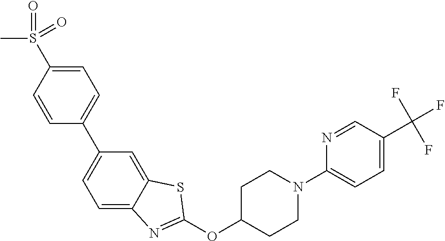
C1=C(S(C)(=O)=O)C=CC(C2=CC=C3C(=C2)SC(OC2CCN(C4=CC=C(C(F)(F)F)C=N4)CC2)=N3)=C1
